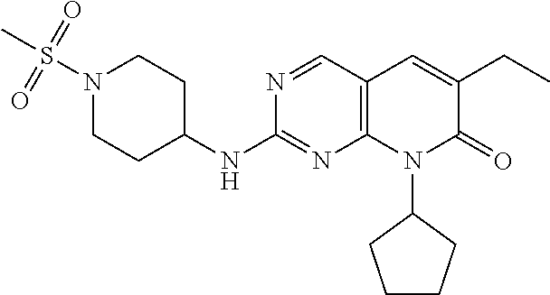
N1(S(C)(=O)=O)CCC(NC2=NC3=C(C=N2)C=C(CC)C(=O)N3C2CCCC2)CC1
